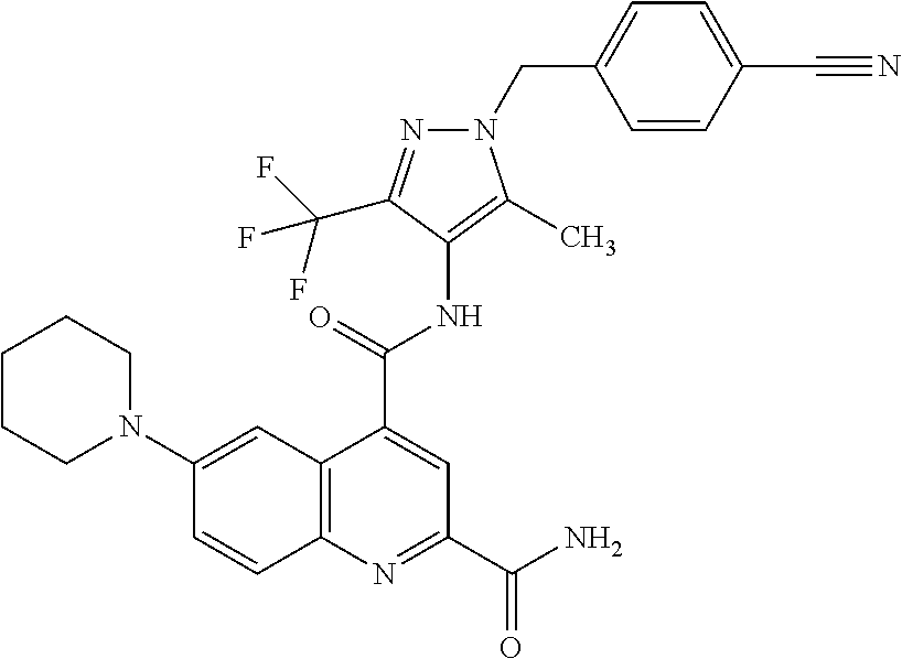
C12=C(N=C(C(N)=O)C=C1C(NC1=C(C)N(CC3=CC=C(C#N)C=C3)N=C1C(F)(F)F)=O)C=CC(N1CCCCC1)=C2
